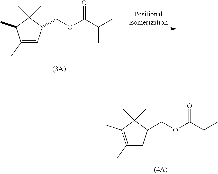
C1(C)=C(C)C(C)(C)C(COC(C(C)C)=O)C1.C1(C)=CC(COC(C(C)C)=O)C(C)(C)C1C
